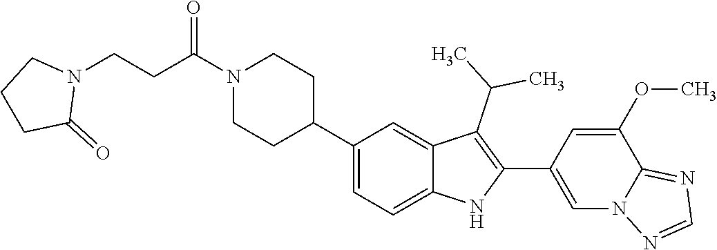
N1(C(CCN2CCCC2=O)=O)CCC(C2=CC=C3C(=C2)C(C(C)C)=C(C2=CN4C(=NC=N4)C(OC)=C2)N3)CC1
